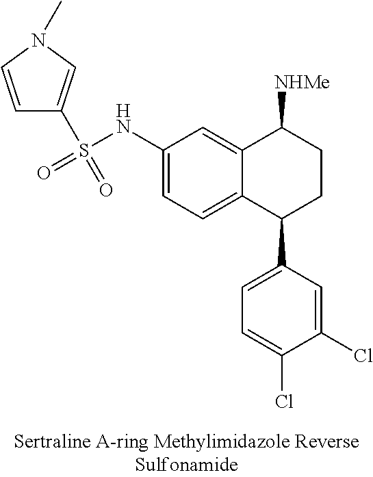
C12=CC(NS(=O)(=O)C3=CN(C)C=C3)=CC=C1C(C1=CC=C(Cl)C(Cl)=C1)CCC2[NHMe]
